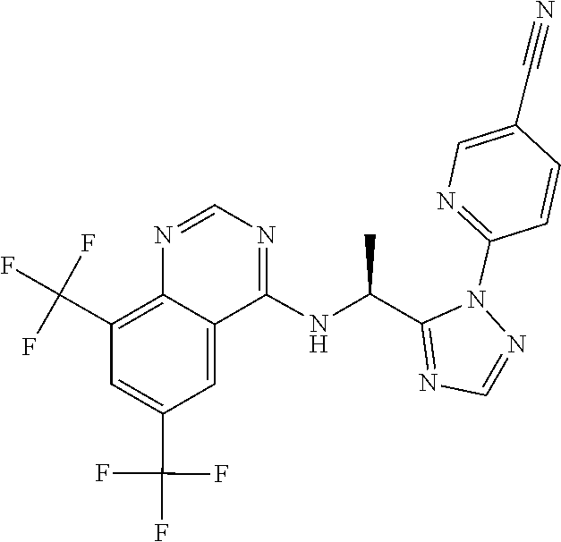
N1=CN=C(C(NC2=NC=NC3=C(C(F)(F)F)C=C(C(F)(F)F)C=C32)C)N1C1=NC=C(C#N)C=C1
